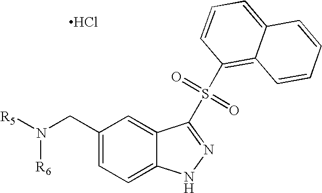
C12=CC=C(CN([R5])[R6])C=C1C(S(C1=C3C(=CC=C1)C=CC=C3)(=O)=O)=NN2.Cl
